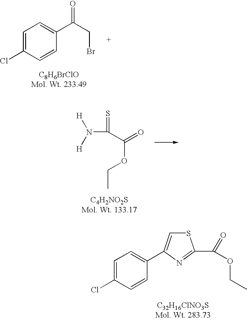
C1=C(Cl)C=CC(C(CBr)=O)=C1.N(C(=S)C(=O)OCC)([H])[H].S1C=C(C2=CC=C(Cl)C=C2)N=C1C(OCC)=O
